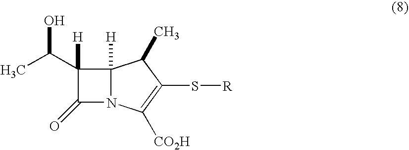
C1(C(C)O)([H])C(=O)N2C1([H])C(C)C(S[R])=C2[CO2H]
